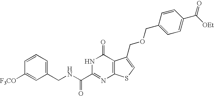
C1(CNC(C2=NC3=C(C(=O)N2)C(COCC2=CC=C(C([OEt])=O)C=C2)=CS3)=O)=CC=CC([F3CO])=C1
